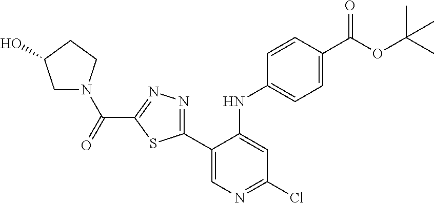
C1(C2=NN=C(C(=O)N3CC(O)CC3)S2)=CN=C(Cl)C=C1NC1=CC=C(C(OC(C)(C)C)=O)C=C1
